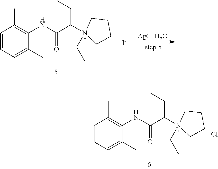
C1=CC=C(C)C(NC(=O)C(CC)N2(CC)CCCC2)=C1C.[I-].[AgCl H2O].C1=CC=C(C)C(NC(=O)C(CC)N2(CC)CCCC2)=C1C.Cl
